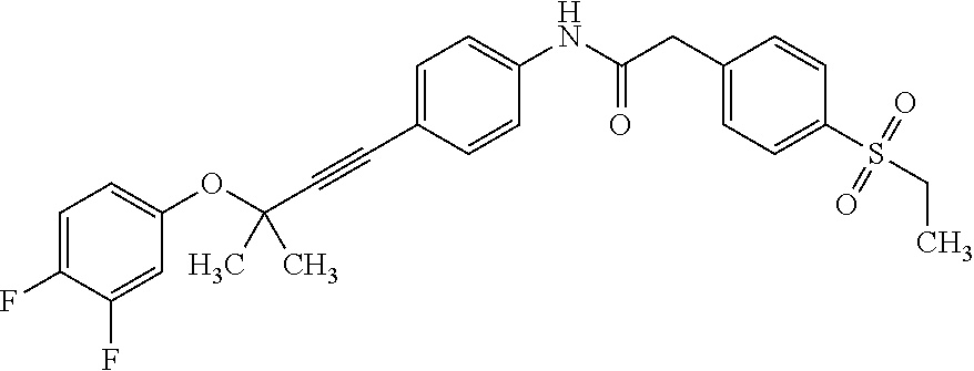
C1=C(F)C(F)=CC(OC(C#CC2=CC=C(NC(CC3=CC=C(S(CC)(=O)=O)C=C3)=O)C=C2)(C)C)=C1
